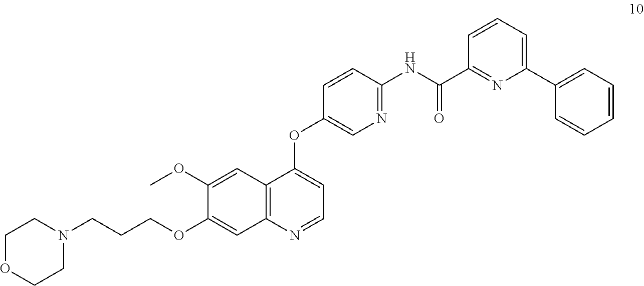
C1COCCN1CCCOC1=CC2=C(C=C1OC)C(OC1=CN=C(NC(C3=NC(C4=CC=CC=C4)=CC=C3)=O)C=C1)=CC=N2
